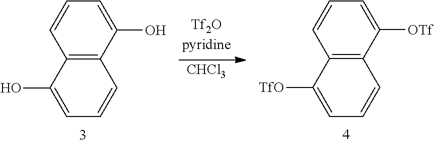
[CHCl3].C12=C(C(O)=CC=C1)C=CC=C2O.C12=C(C([OTf])=CC=C1)C=CC=C2[TfO]
